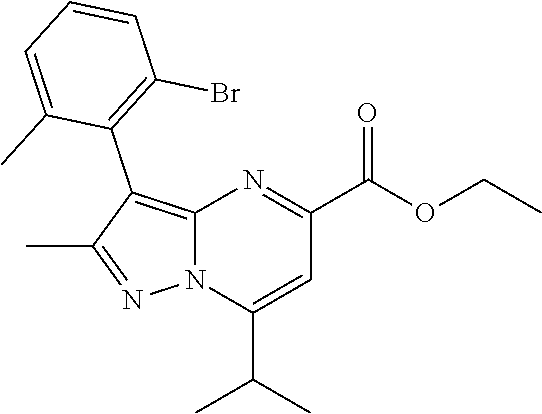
C12=C(C3=C(Br)C=CC=C3C)C(C)=NN1C(C(C)C)=CC(C(OCC)=O)=N2
